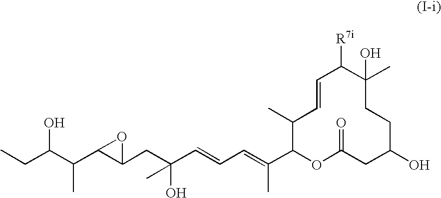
OC(C(C)C1C(CC(O)(C)C=CC=C(C)C2OC(=O)CC(O)CCC(C)(O)C([R7i])C=CC2C)O1)CC
